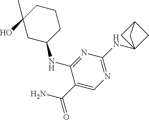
C1(C(=O)N)=CN=C(NC23CC(C2)C3)N=C1NC1CCCC(C)(O)C1
